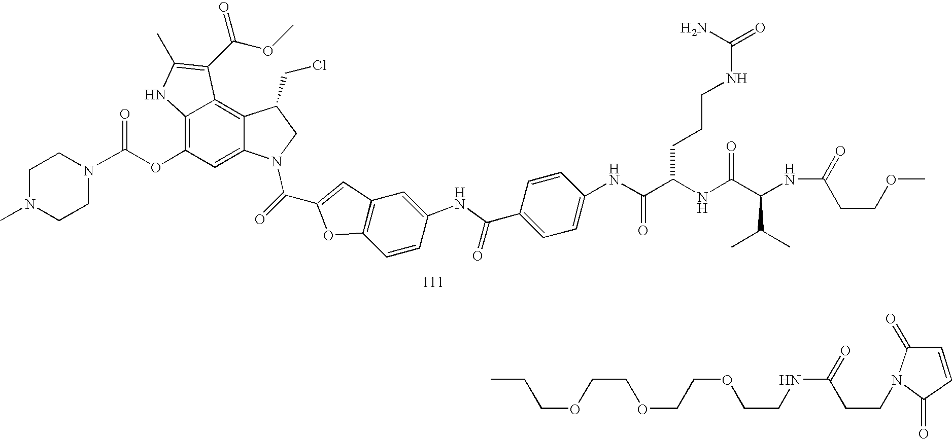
C12=C(OC(N3CCN(C)CC3)=O)C=C3C(=C1C(C(OC)=O)=C(C)N2)C(CCl)CN3C(C1=CC2=C(C=CC(NC(C3=CC=C(NC(C(NC(C(NC(=O)CCOC)C(C)C)=O)CCCNC(=O)N)=O)C=C3)=O)=C2)O1)=O.CCCOCCOCCOCCNC(CCN1C(=O)C=CC1=O)=O
